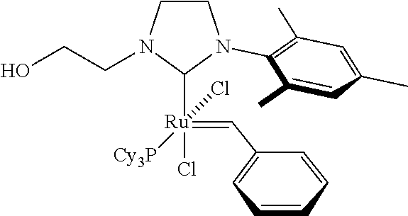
C1CN(CCO)C([Ru](Cl)(Cl)([Cy3P])=CC2=CC=CC=C2)N1C1=C(C)C=C(C)C=C1C
